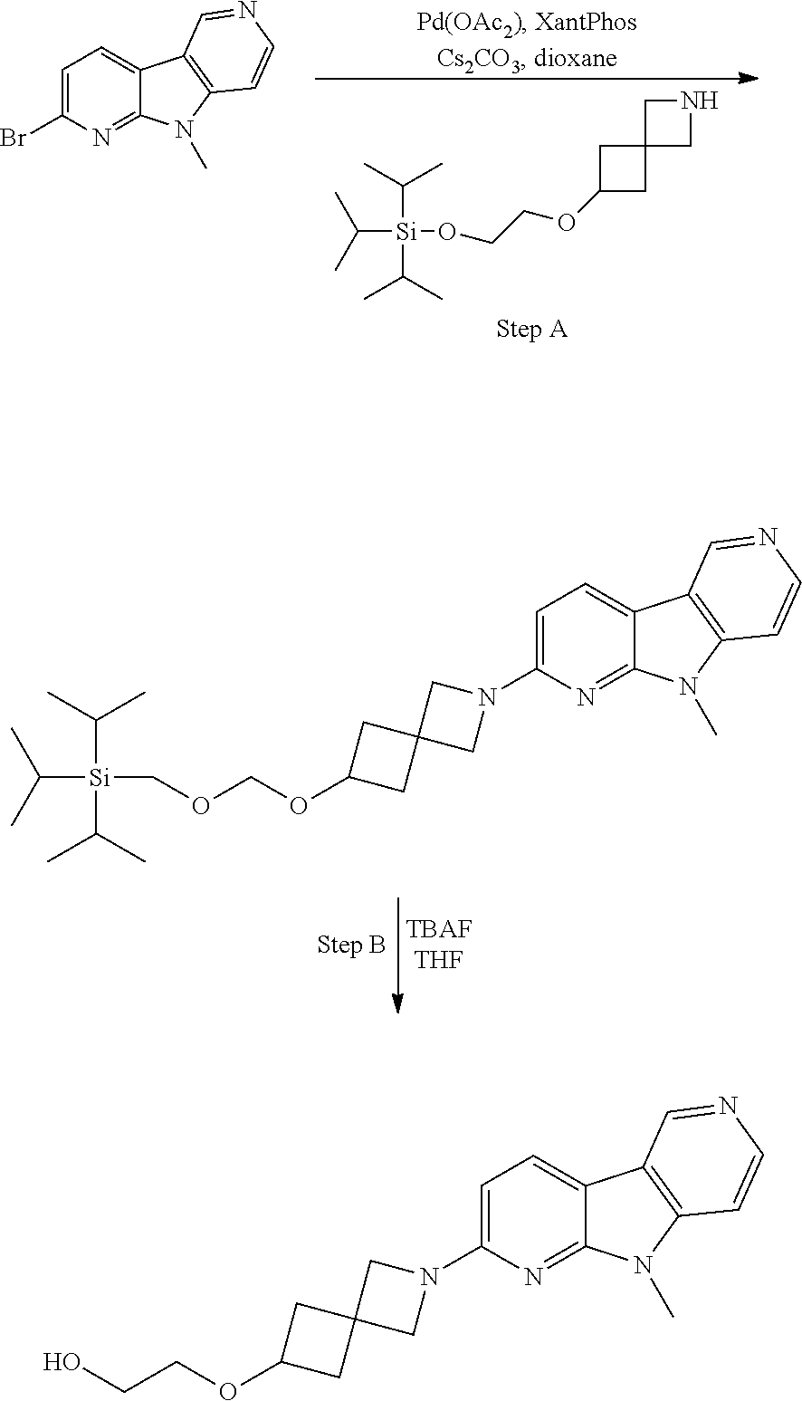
C1=C(Br)N=C2C(=C1)C1=C(N2C)C=CN=C1.C([Si](OCCOC1CC2(C1)CNC2)(C(C)C)C(C)C)(C)C.C([Si](COCOC1CC2(C1)CN(C1=CC=C3C(=N1)N(C)C1=C3C=NC=C1)C2)(C(C)C)C(C)C)(C)C.OCCOC1CC2(C1)CN(C1=CC=C3C(=N1)N(C)C1=C3C=NC=C1)C2
